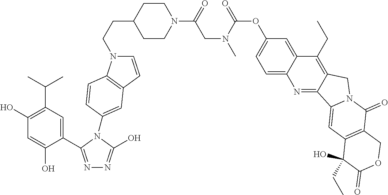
N1=C(C2=CC(C(C)C)=C(O)C=C2O)N(C2=CC3=C(N(CCC4CCN(C(=O)CN(C)C(=O)OC5=CC=C6C(=C5)C(CC)=C5C(=N6)C6=CC7=C(C(=O)N6C5)COC(=O)C7(O)CC)CC4)C=C3)C=C2)C(O)=N1
